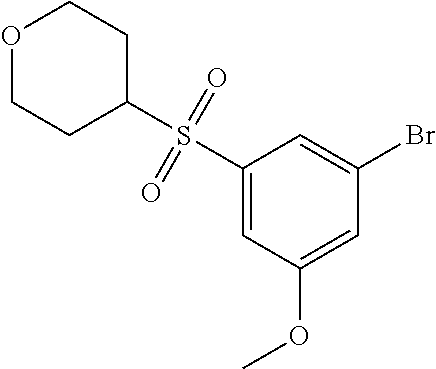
C1(OC)=CC(Br)=CC(S(C2CCOCC2)(=O)=O)=C1
